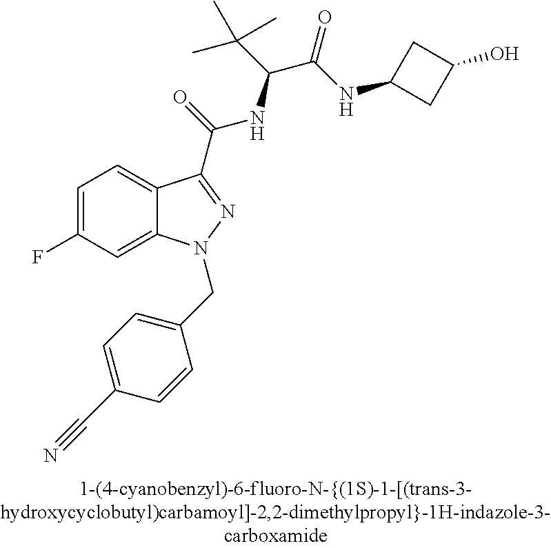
C1=C(F)C=C2C(=C1)C(C(=O)NC(C(C)(C)C)C(=O)NC1CC(O)C1)=NN2CC1=CC=C(C#N)C=C1
